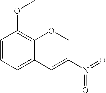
C1=CC=C(C=CN(=O)=O)C(OC)=C1OC
